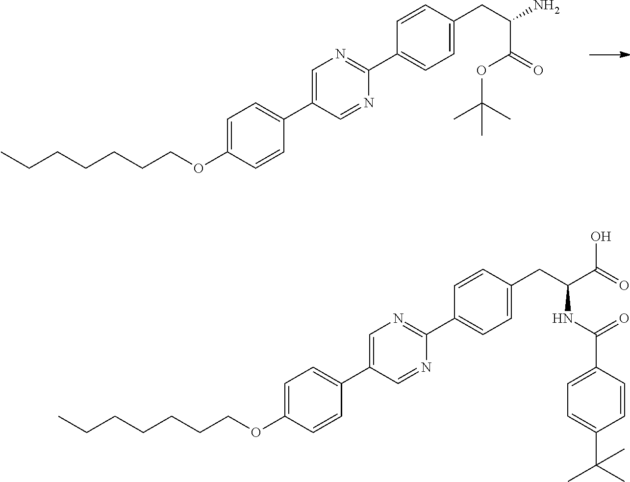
CCCCCCCOC1=CC=C(C2=CN=C(C3=CC=C(CC(N)C(=O)OC(C)(C)C)C=C3)N=C2)C=C1.CCCCCCCOC1=CC=C(C2=CN=C(C3=CC=C(CC(C(=O)O)NC(C4=CC=C(C(C)(C)C)C=C4)=O)C=C3)N=C2)C=C1
